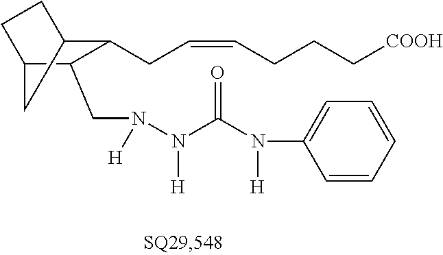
C1=CC=CC=C1N([H])C(N([H])N(CC1C(CC=CCCC[COOH])C2CC1CC2)[H])=O
